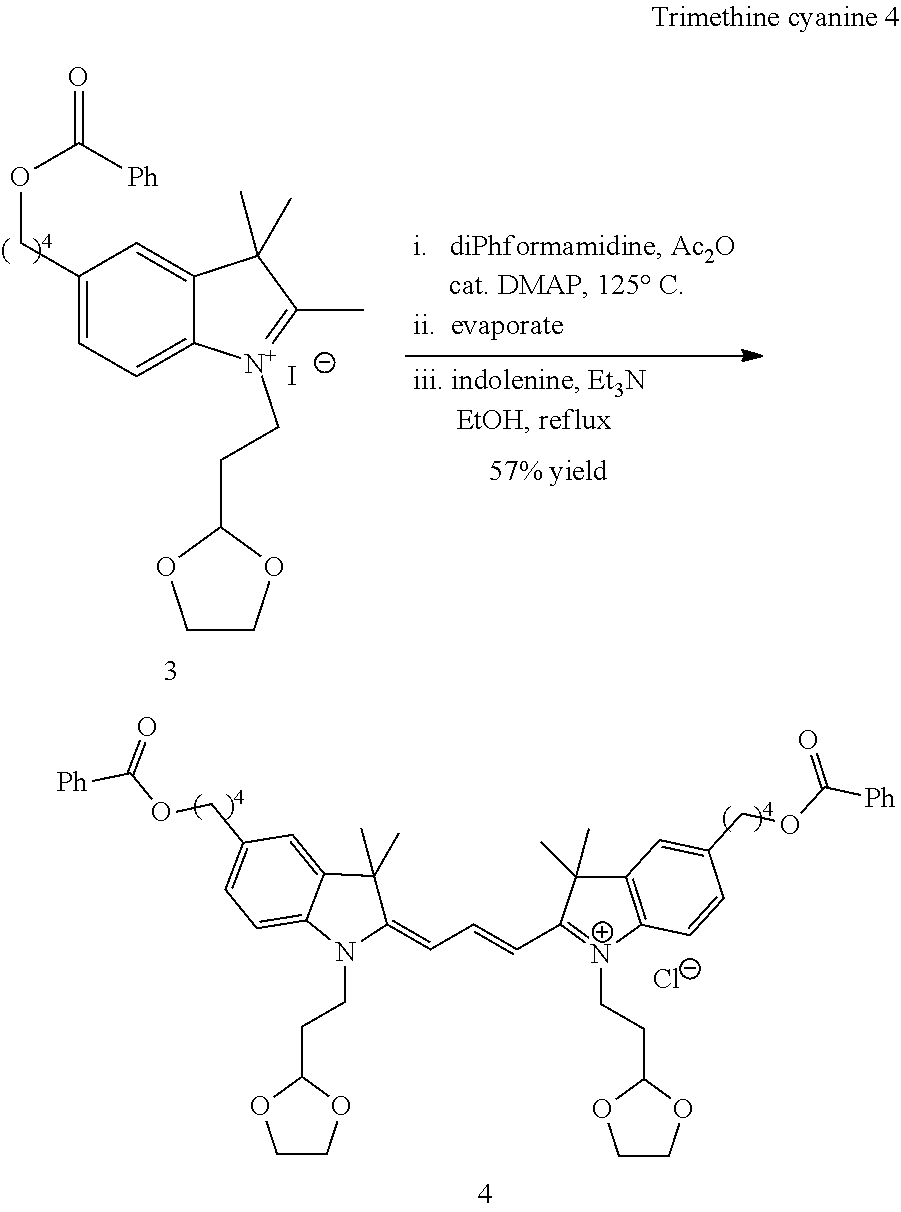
C1(COC(=O)[Ph])=CC=C2C(=C1)C(C)(C)C(C)=[N+]2CCC1OCCO1.[I-].C1(=CC=CC2=[N+](CCC3OCCO3)C3=C(C2(C)C)C=C(COC([Ph])=O)C=C3)C(C)(C)C2=CC(COC([Ph])=O)=CC=C2N1CCC1OCCO1.[Cl-]
